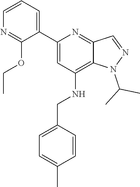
C1=CC=C(C2=CC(NCC3=CC=C(C)C=C3)=C3C(=N2)C=NN3C(C)C)C(OCC)=N1
